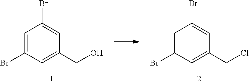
C1=C(Br)C=C(CO)C=C1Br.C1=C(Br)C=C(CCl)C=C1Br
